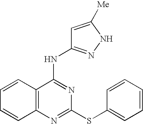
C1=CC2=C(C=C1)N=C(SC1=CC=CC=C1)N=C2NC1=NNC([Me])=C1
